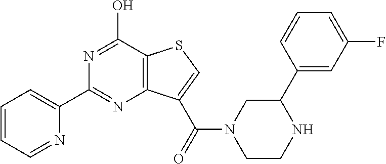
N1=C(O)C2=C(N=C1C1=CC=CC=N1)C(C(=O)N1CCNC(C3=CC(F)=CC=C3)C1)=CS2
